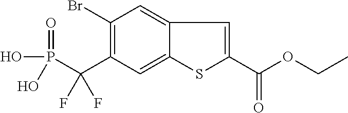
C1(Br)=C(C(P(O)(=O)O)(F)F)C=C2C(=C1)C=C(C(OCC)=O)S2
